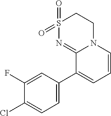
C1=C(C2=CC=CN3C2=NS(=O)(=O)CC3)C=C(F)C(Cl)=C1
